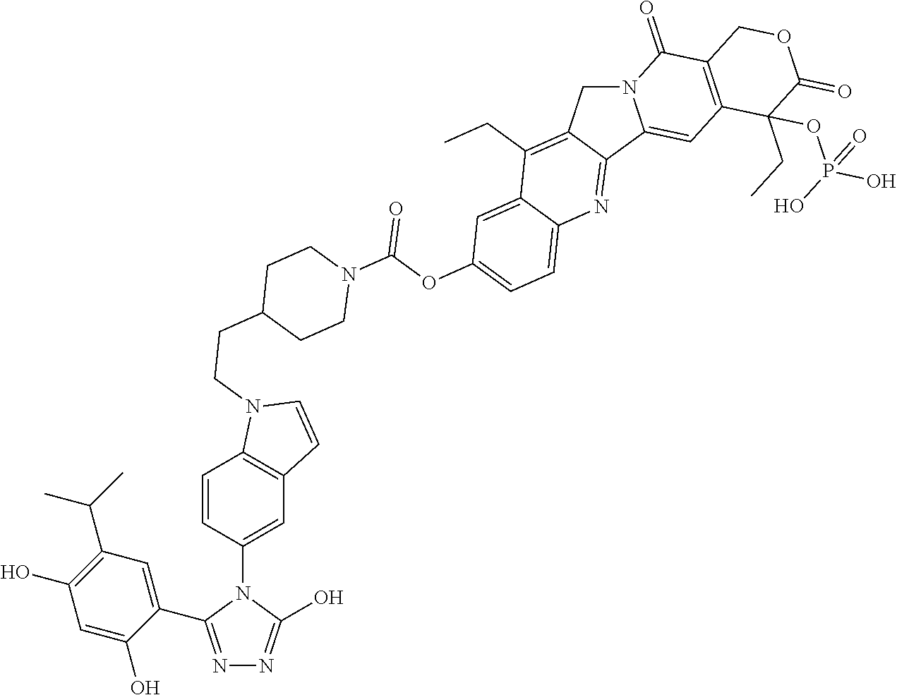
C1=CC2=C(C=C1N1C(C3=CC(C(C)C)=C(O)C=C3O)=NN=C1O)C=CN2CCC1CCN(C(OC2=CC=C3C(=C2)C(CC)=C2CN4C(=CC5=C(C4=O)COC(=O)C5(CC)OP(O)(O)=O)C2=N3)=O)CC1
